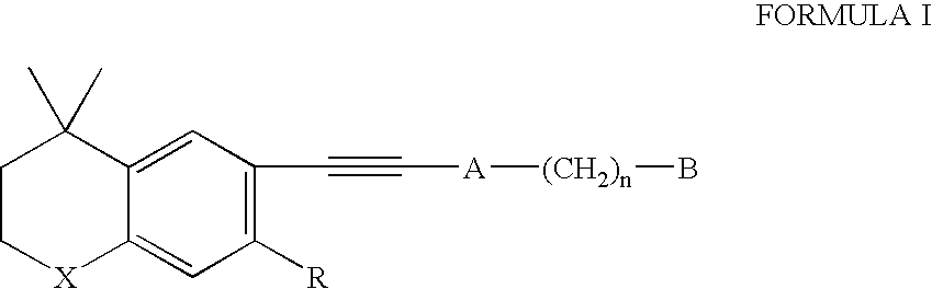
C1C[X]C2=CC([R])=C(C#C[A][(CH2)n]B)C=C2C1(C)C
